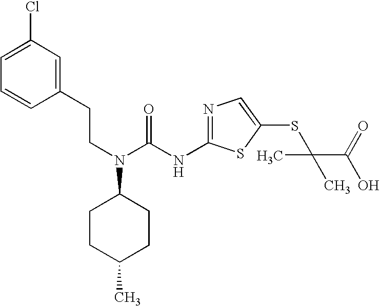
C(CN(C(NC1=NC=C(SC(C(O)=O)(C)C)S1)=O)C1CCC(C)CC1)C1=CC(Cl)=CC=C1
